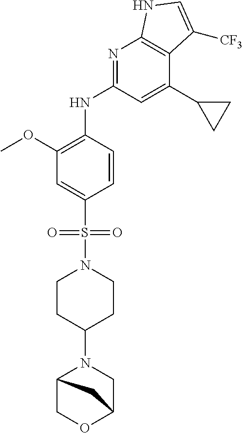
C1=C(S(=O)(=O)N2CCC(N3C4COC(C3)C4)CC2)C=CC(NC2=NC3=C(C(C4CC4)=C2)C([CF3])=CN3)=C1OC
